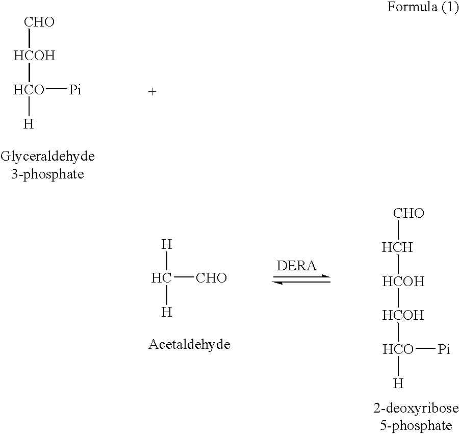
[CHO][HCOH][HCO]([H])[Pi].[H]C([H])[CHO].[CHO][HCH][HCOH][HCOH][HCO]([H])[Pi]
